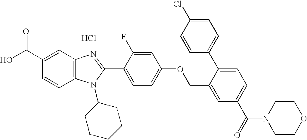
OC(C1=CC2=C(C=C1)N(C1CCCCC1)C(C1=CC=C(OCC3=CC(C(=O)N4CCOCC4)=CC=C3C3=CC=C(Cl)C=C3)C=C1F)=N2)=O.Cl
